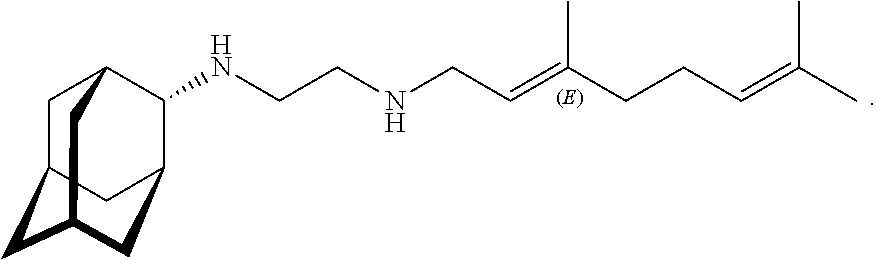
C1C2CC3CC(C(NCCNCC=C(CCC=C(C)C)C)C1C3)C2
